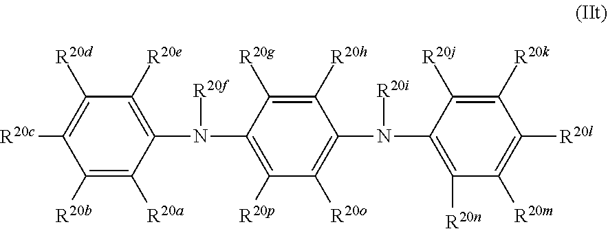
C1([R20b])=C([R20a])C(N([R20f])C2=C([R20p])C([R20o])=C(N([R20i])C3=C([R20n])C([R20m])=C([R20l])C([R20k])=C3[R20j])C([R20h])=C2[R20g])=C([R20e])C([R20d])=C1[R20c]
